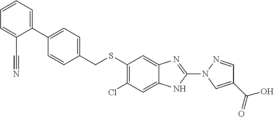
C1(SCC2=CC=C(C3=CC=CC=C3C#N)C=C2)=C(Cl)C=C2C(=C1)N=C(N1C=C(C(=O)O)C=N1)N2
